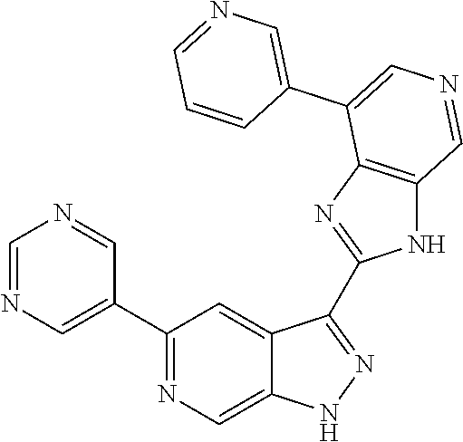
C1(C2=CN=CN=C2)=NC=C2C(=C1)C(C1=NC3=C(N1)C=NC=C3C1=CN=CC=C1)=NN2
